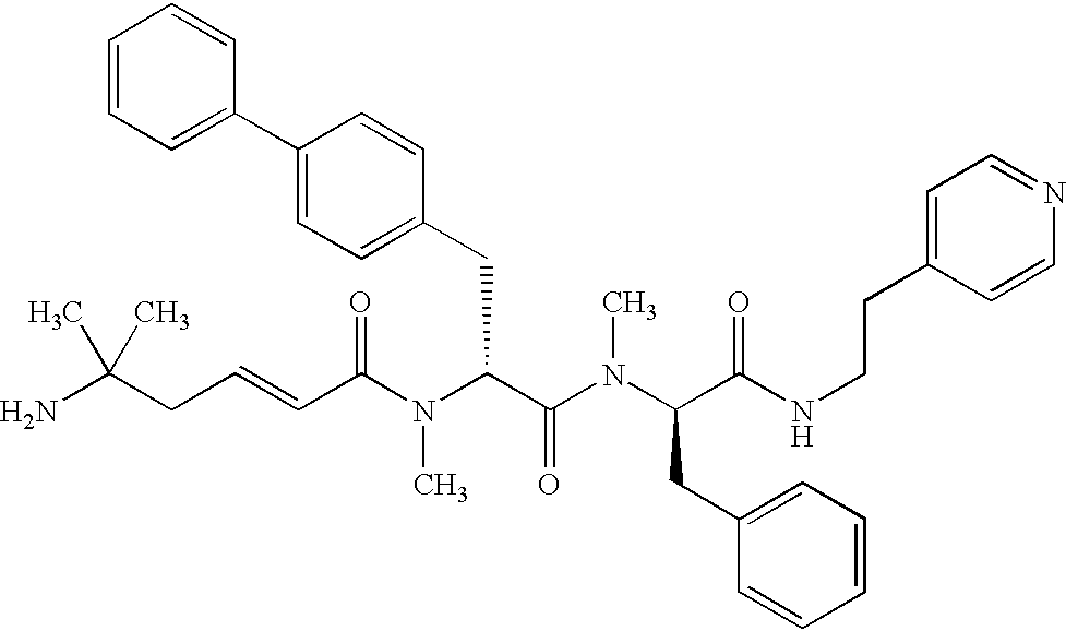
NC(CC=CC(N(C(C(=O)N(C)C(CC1=CC=CC=C1)C(=O)NCCC1=CC=NC=C1)CC1=CC=C(C2=CC=CC=C2)C=C1)C)=O)(C)C
